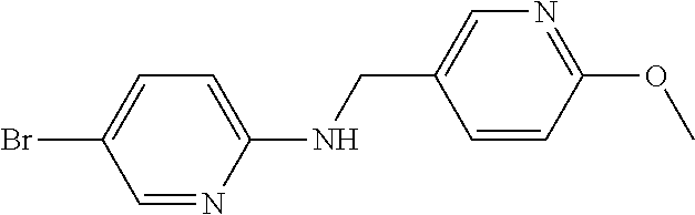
BrC1=CC=C(NCC2=CN=C(OC)C=C2)N=C1
